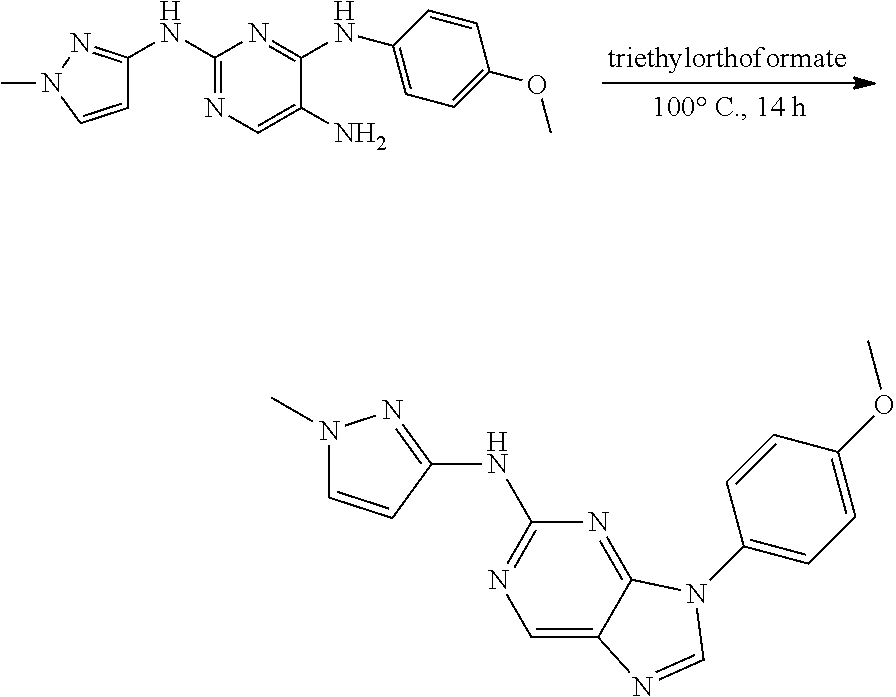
C1=CN(C)N=C1NC1=NC=C(N)C(NC2=CC=C(OC)C=C2)=N1.C1=C2C(=NC(NC3=NN(C)C=C3)=N1)N(C1=CC=C(OC)C=C1)C=N2
